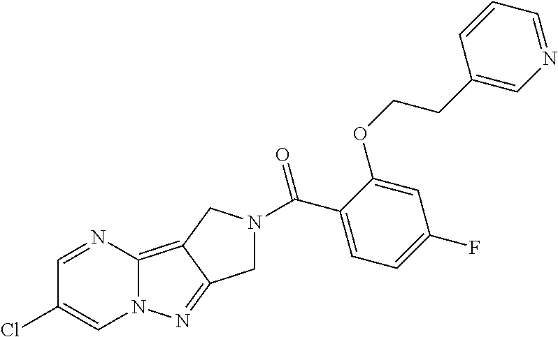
C1=NC2=C3C(=NN2C=C1Cl)CN(C(C1=CC=C(F)C=C1OCCC1=CN=CC=C1)=O)C3
